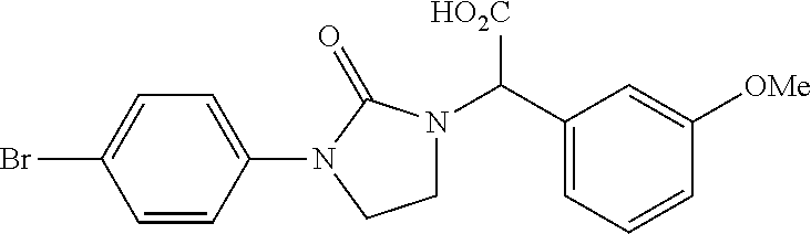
C1=C(Br)C=CC(N2CCN(C(C3=CC=CC([OMe])=C3)[HO2C])C2=O)=C1
